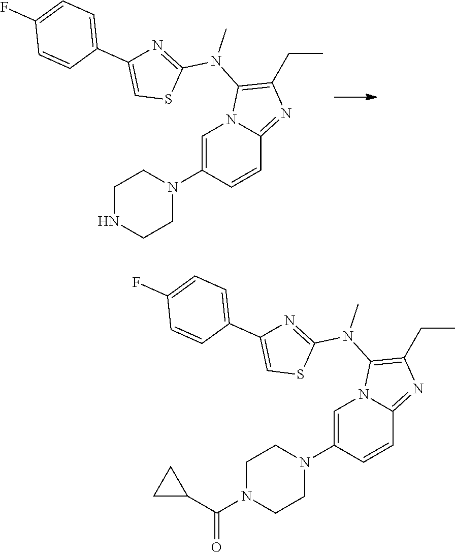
C1NCCN(C2=CN3C(=NC(CC)=C3N(C)C3=NC(C4=CC=C(F)C=C4)=CS3)C=C2)C1.C1N(C(C2CC2)=O)CCN(C2=CN3C(=NC(CC)=C3N(C)C3=NC(C4=CC=C(F)C=C4)=CS3)C=C2)C1
